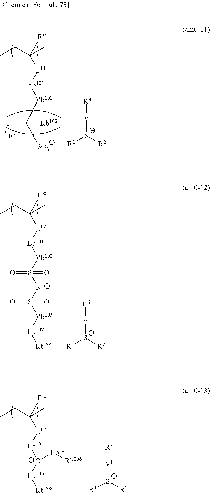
C([Ra])(C)(CC)[L11][Yb101][Vb101]C([SO3])(F)[Rb102].[R3][V1][S+]([R1])[R2].C([Ra])(C)(CC)[L12][Lb101][Vb102]S([N-]S([Vb103][Lb102][Rb205])(=O)=O)(=O)=O.[R3][V1][S+]([R1])[R2].C([Ra])(C)(CC)[L12][Lb104][C-]([Lb105][Rb208])[Lb103][Rb206].[R3][V1][S+]([R1])[R2]
